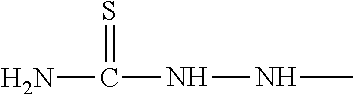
NC(=S)NNC
